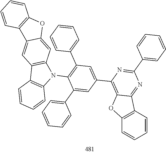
C12=C(C=CC=C1)C1=NC(C3=CC=CC=C3)=NC(C3=CC(C4=CC=CC=C4)=C(N4C5=C(C6=C4C=CC=C6)C=C4C(=C5)OC5=C4C=CC=C5)C(C4=CC=CC=C4)=C3)=C1O2
